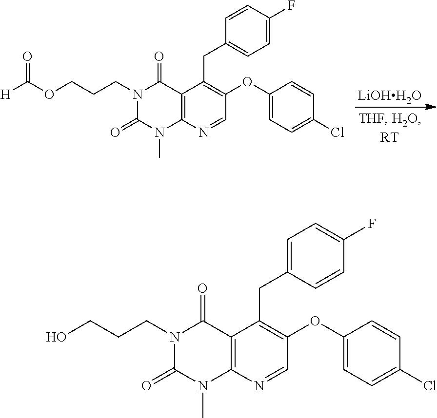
[LiOHH2O].N1(CCCOC([H])=O)C(=O)N(C)C2=C(C1=O)C(CC1=CC=C(F)C=C1)=C(OC1=CC=C(Cl)C=C1)C=N2.N1(CCCO)C(=O)N(C)C2=C(C1=O)C(CC1=CC=C(F)C=C1)=C(OC1=CC=C(Cl)C=C1)C=N2
